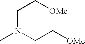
CN(CC[OMe])CC[OMe]
